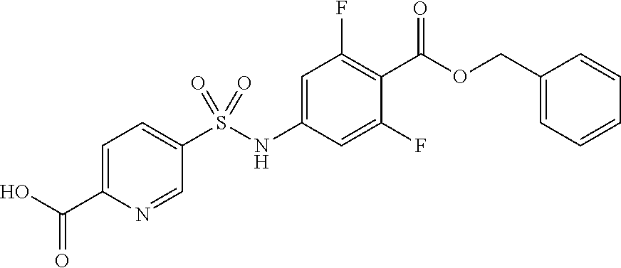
C1=C(C(O)=O)N=CC(S(NC2=CC(F)=C(C(OCC3=CC=CC=C3)=O)C(F)=C2)(=O)=O)=C1
